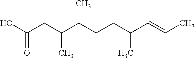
OC(CC(C(CCC(C=CC)C)C)C)=O
